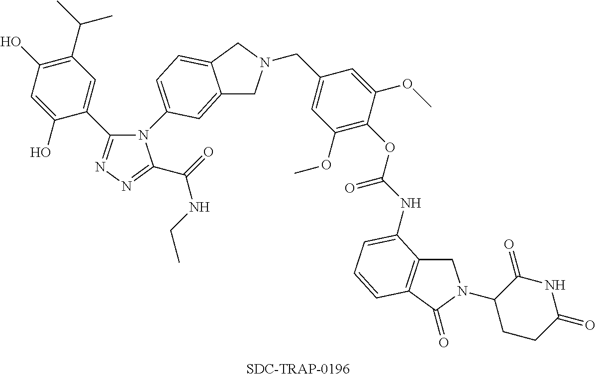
N1(C2=CC=C3C(=C2)CN(CC2=CC(OC)=C(OC(NC4=CC=CC5=C4CN(C4CCC(=O)NC4=O)C5=O)=O)C(OC)=C2)C3)C(C2=CC(C(C)C)=C(O)C=C2O)=NN=C1C(NCC)=O
